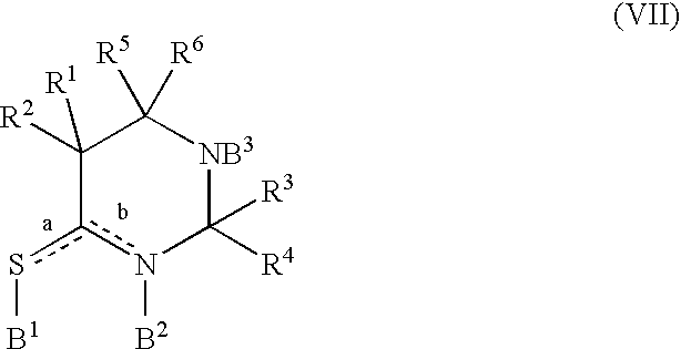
C1([R2])([R1])c(s[B1])n([B2])C([R4])([R3])[NB3]C1([R5])[R6]
